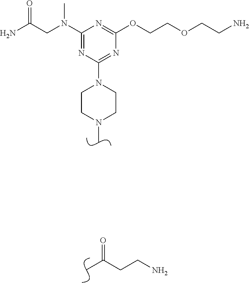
O=C(CN(C1=NC(N2CCN(C)CC2)=NC(OCCOCCN)=N1)C)N.CC(CCN)=O
